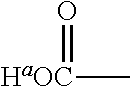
[HaOC](C)=O
